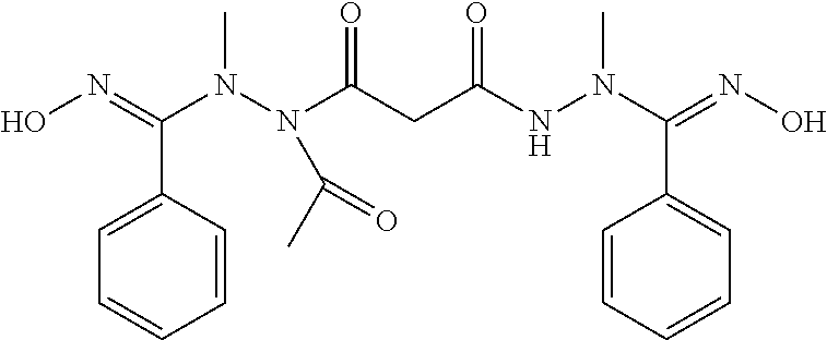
ON=C(N(N(C(CC(NN(C(=NO)C1=CC=CC=C1)C)=O)=O)C(C)=O)C)C1=CC=CC=C1
